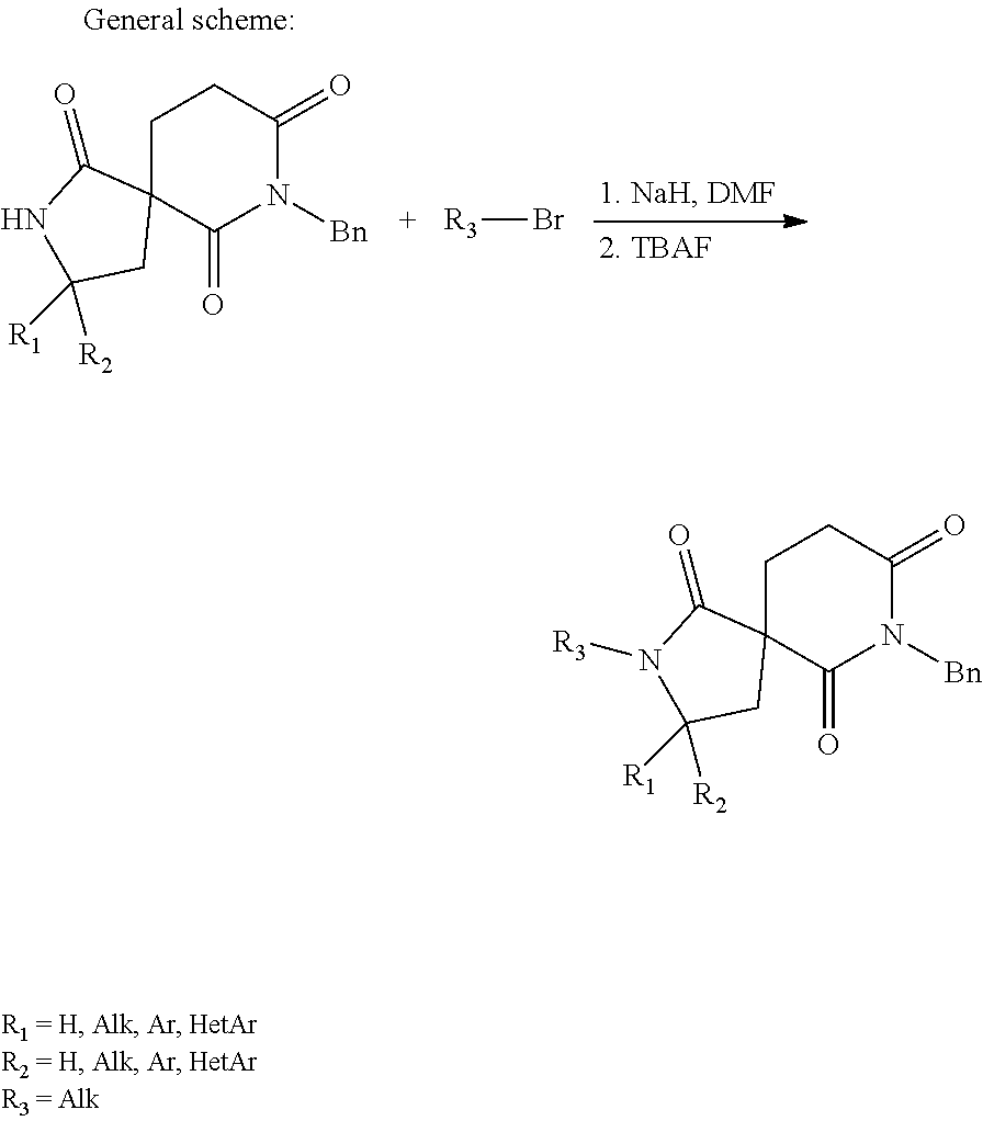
C1C2(C(=O)N([Bn])C(=O)C1)C(=O)NC([R1])([R2])C2.[R3]Br.C1C2(C(=O)N([Bn])C(=O)C1)C(=O)N([R3])C([R1])([R2])C2
